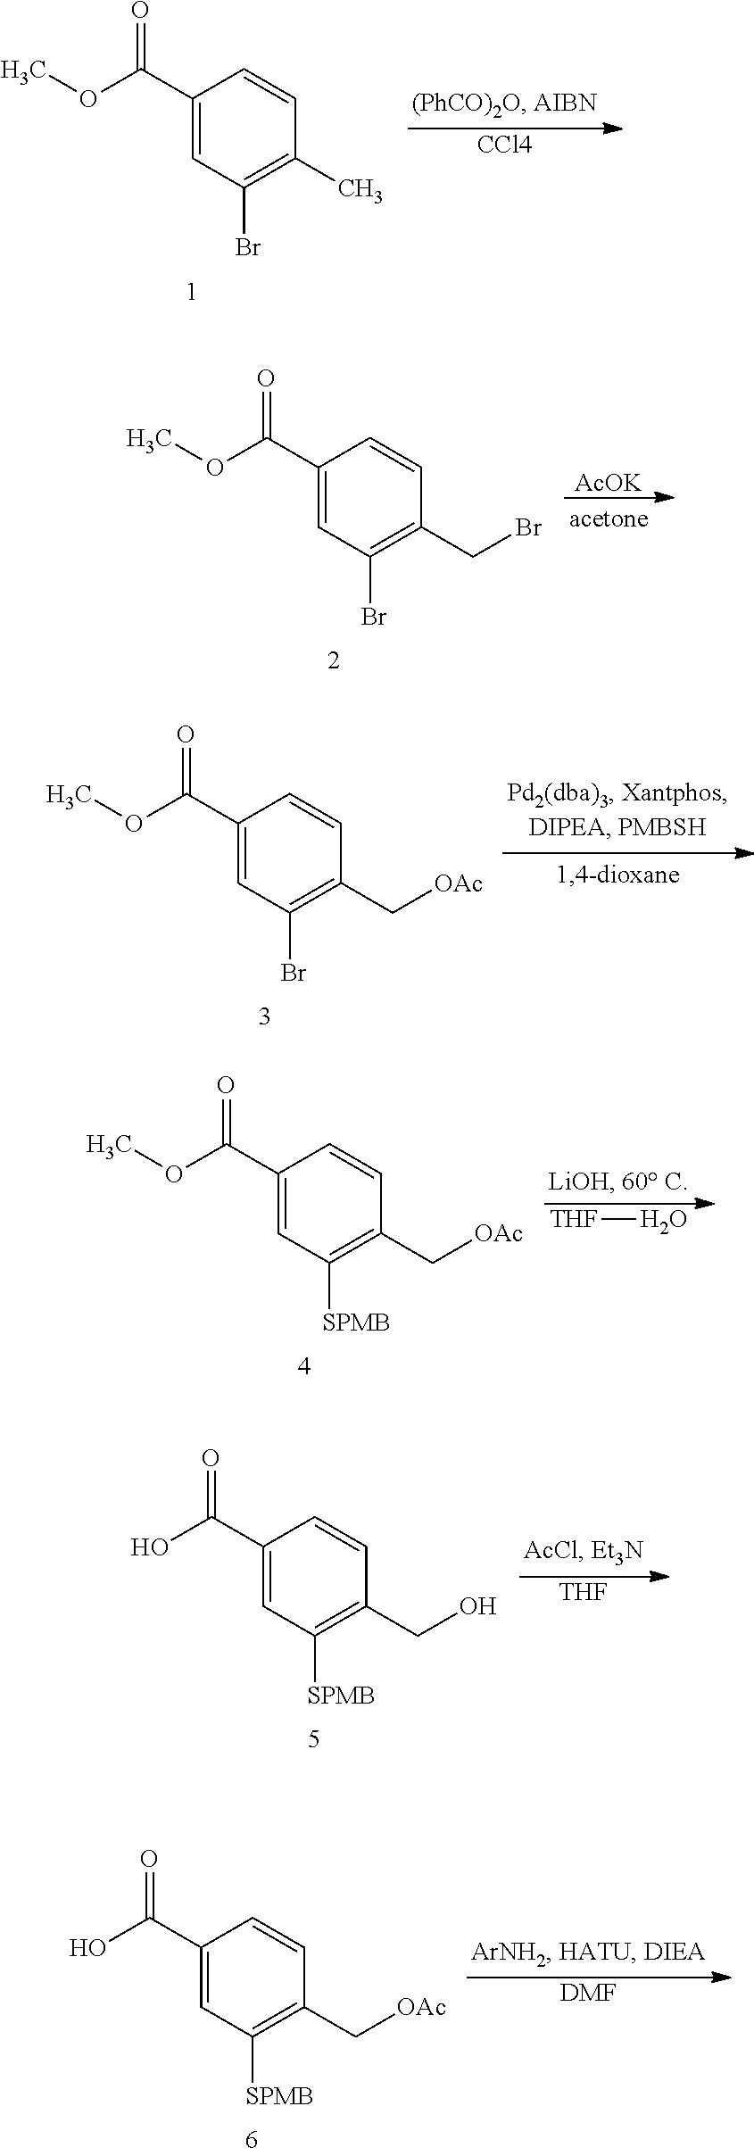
C1(C(OC)=O)=CC(Br)=C(C)C=C1.[CCl4].C1(C(OC)=O)=CC(Br)=C(CBr)C=C1.[AcOK].C1(C(OC)=O)=CC(Br)=C(C[OAc])C=C1.C1(C(OC)=O)=CC([SPMB])=C(C[OAc])C=C1.[THF]O.C1(C(O)=O)=CC([SPMB])=C(CO)C=C1.[THF].C1(C(O)=O)=CC([SPMB])=C(C[OAc])C=C1.[DMF]
